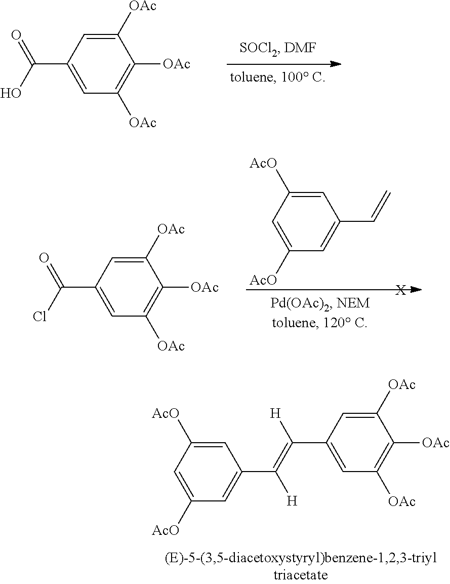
C1([OAc])=CC(C(=O)O)=CC([OAc])=C1[OAc].C1([OAc])=CC(C(=O)Cl)=CC([OAc])=C1[OAc].C1=C([AcO])C=C([AcO])C=C1C=C.[X].C1([OAc])=CC(C([H])=C([H])C2=CC([AcO])=CC([AcO])=C2)=CC([OAc])=C1[OAc]
